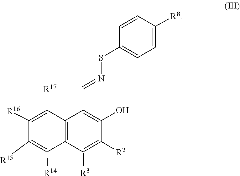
C1=CC([R8])=CC=C1SN=CC1=C(O)C([R2])=C([R3])C2=C1C([R17])=C([R16])C([R15])=C2[R14]
